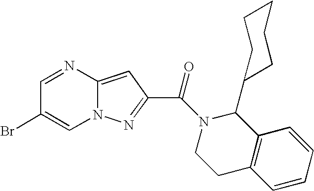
C1=NC2=CC(C(N3C(C4CCCCC4)C4=C(CC3)C=CC=C4)=O)=NN2C=C1Br
